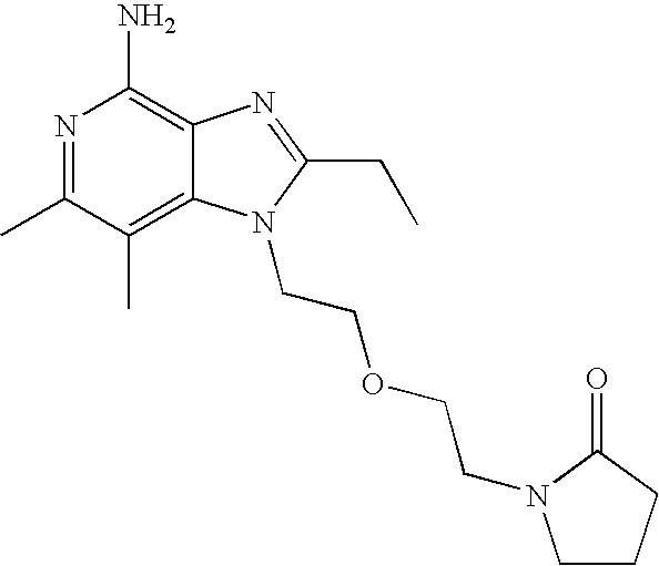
C12=C(C)C(C)=NC(N)=C1N=C(CC)N2CCOCCN1CCCC1=O
